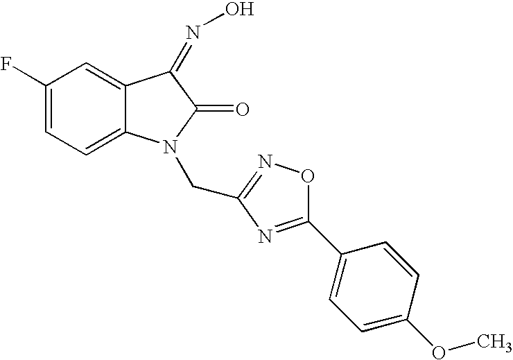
C1(F)=CC=C2C(=C1)C(=NO)C(=O)N2CC1=NOC(C2=CC=C(OC)C=C2)=N1
